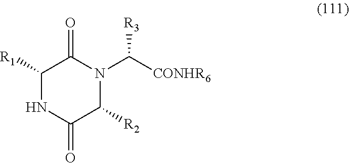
C1([R1])NC(=O)C([R2])N(C([CONHR6])[R3])C1=O
